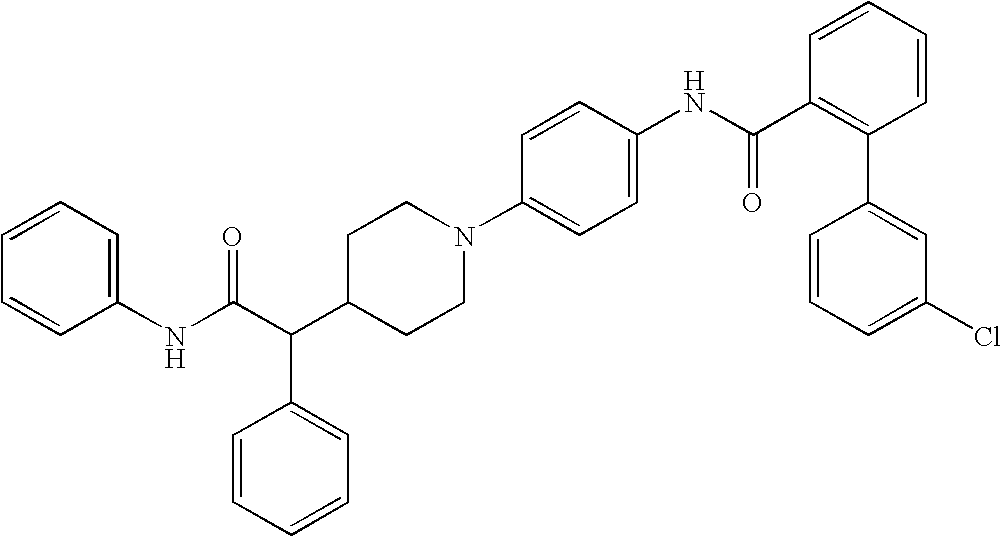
C(C(C1CCN(C2=CC=C(NC(C3=C(C4=CC(Cl)=CC=C4)C=CC=C3)=O)C=C2)CC1)C1=CC=CC=C1)(NC1=CC=CC=C1)=O
